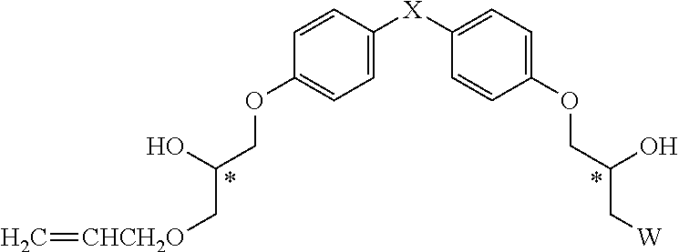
C1=CC([X]C2=CC=C(OCC(O)C[W])C=C2)=CC=C1OCC(O)C[CHCH2O]=C
